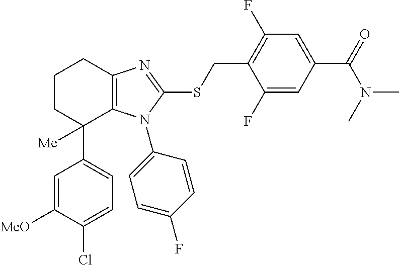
C1CC(C2=CC=C(Cl)C([MeO])=C2)([Me])C2=C(C1)N=C(SCC1=C(F)C=C(C(=O)N(C)C)C=C1F)N2C1=CC=C(F)C=C1
